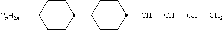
C1CC([CnH2n+1])CCC1C1CCC(C=CC=C)CC1
